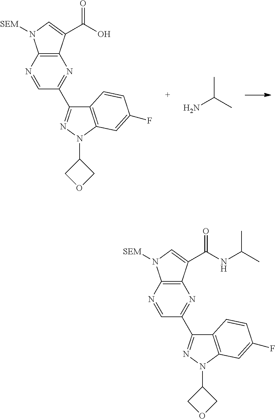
CC(C)N.C1(C2=NN(C3COC3)C3=C2C=CC(F)=C3)=NC2=C(N([SEM])C=C2C(O)=O)N=C1.C1(C2=NN(C3COC3)C3=C2C=CC(F)=C3)=NC2=C(N([SEM])C=C2C(NC(C)C)=O)N=C1
